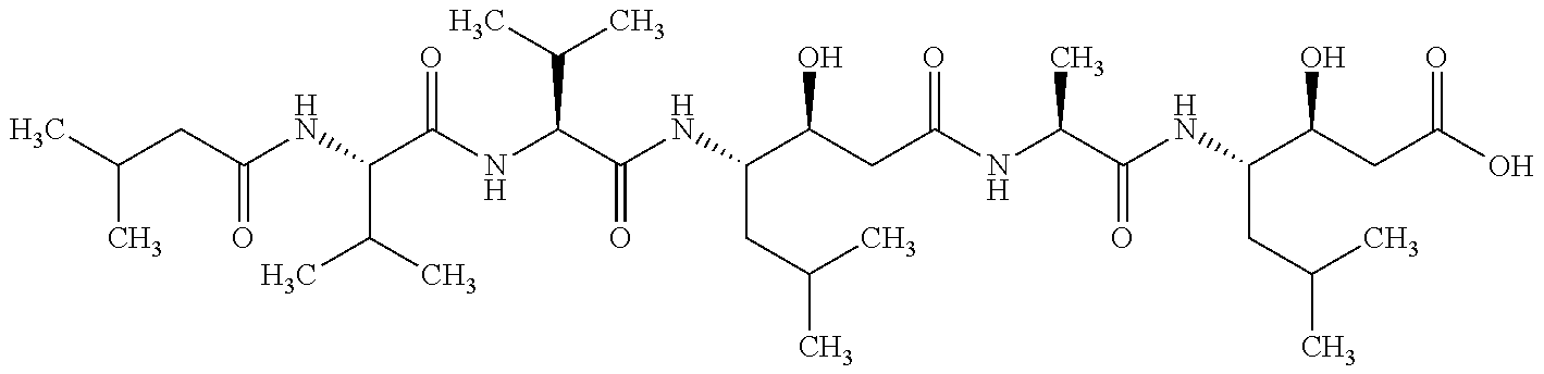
CC(C)CC(=O)NC(C(C)C)C(=O)NC(C(C)C)C(=O)NC(CC(C)C)C(CC(NC(C(=O)NC(CC(C)C)C(O)CC(=O)O)C)=O)O
